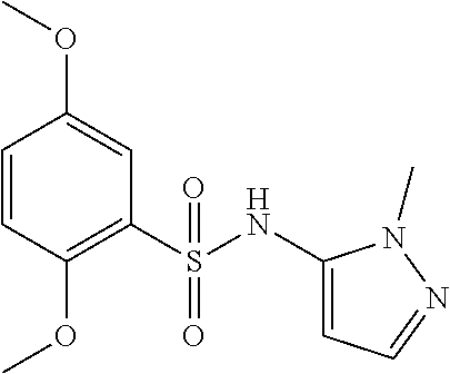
C1(NS(C2=C(OC)C=CC(OC)=C2)(=O)=O)=CC=NN1C
